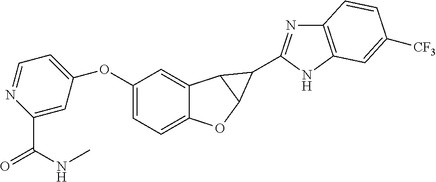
C1(OC2=CC=NC(C(NC)=O)=C2)=CC=C2C(=C1)C1C(O2)C1C1=NC2=C(N1)C=C([CF3])C=C2
